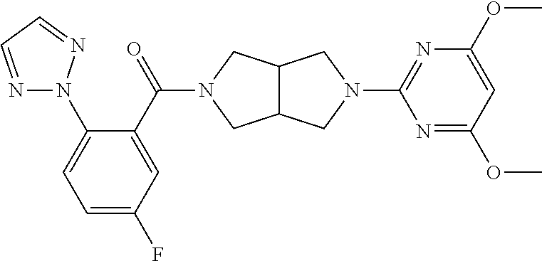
N1=CC=NN1C1=CC=C(F)C=C1C(=O)N1CC2C(C1)CN(C1=NC(OC)=CC(OC)=N1)C2
